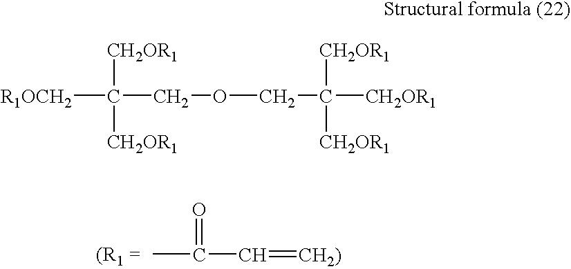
CC(=O)C=[CH2)].[R1OCH2]C([CH2OR1])(COCC([CH2OR1])([CH2OR1])[CH2OR1])[CH2OR1]
